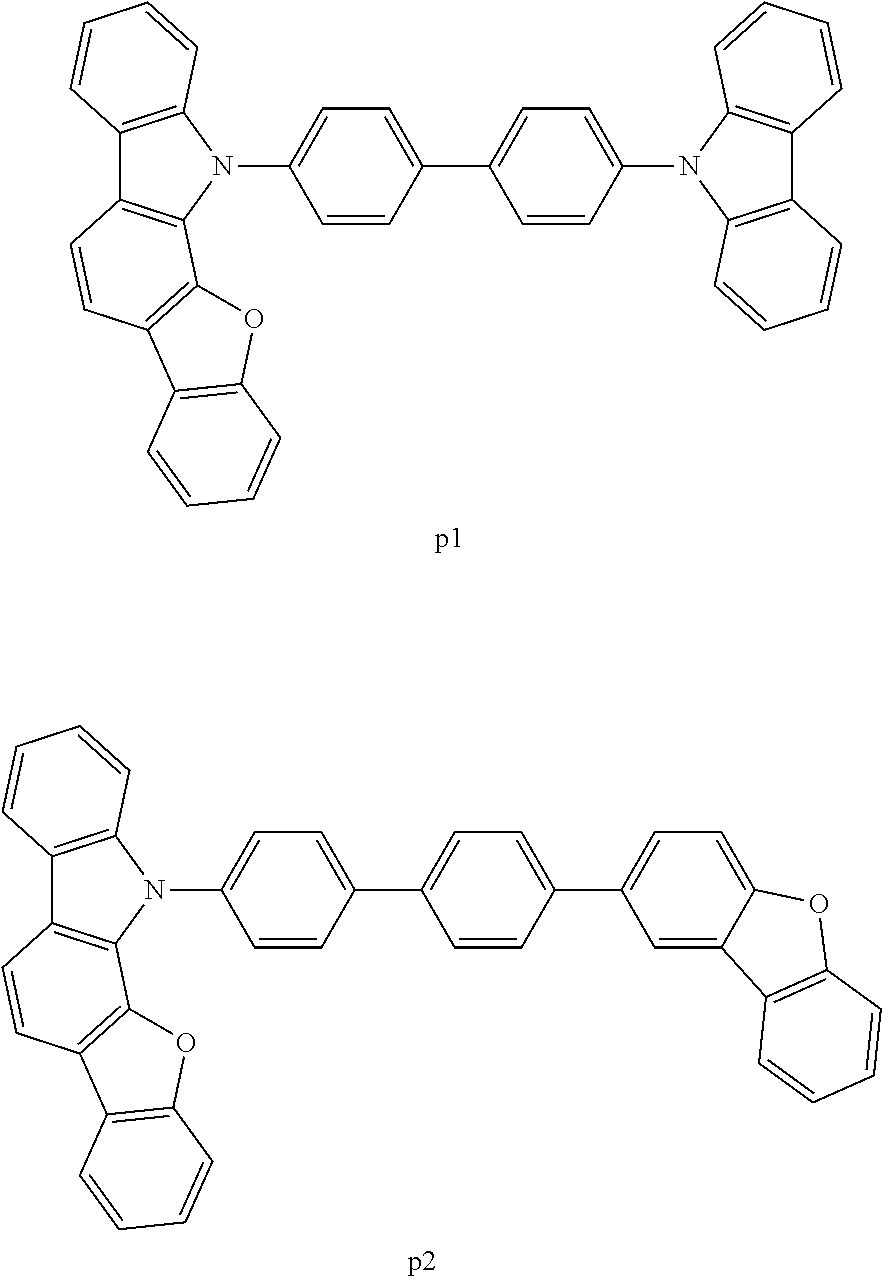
N1(C2=CC=C(C3=CC=C(N4C5=C(C6=C4C=CC=C6)C=CC=C5)C=C3)C=C2)C2=C(C3=C1C1=C(C=C3)C3=C(O1)C=CC=C3)C=CC=C2.N1(C2=CC=C(C3=CC=C(C4=CC=C5C(=C4)C4=C(O5)C=CC=C4)C=C3)C=C2)C2=C(C3=C1C1=C(C=C3)C3=C(O1)C=CC=C3)C=CC=C2
